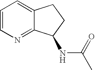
C1=CN=C2C(=C1)CCC2NC(C)=O
